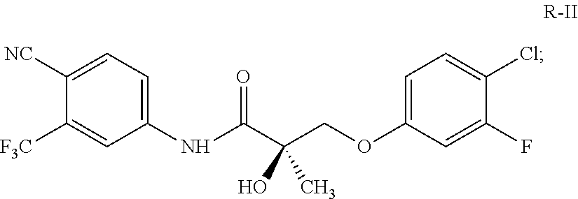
C1(NC(=O)C(COC2=CC=C(Cl)C(F)=C2)(O)C)=CC=C([NC])C([F3C])=C1
